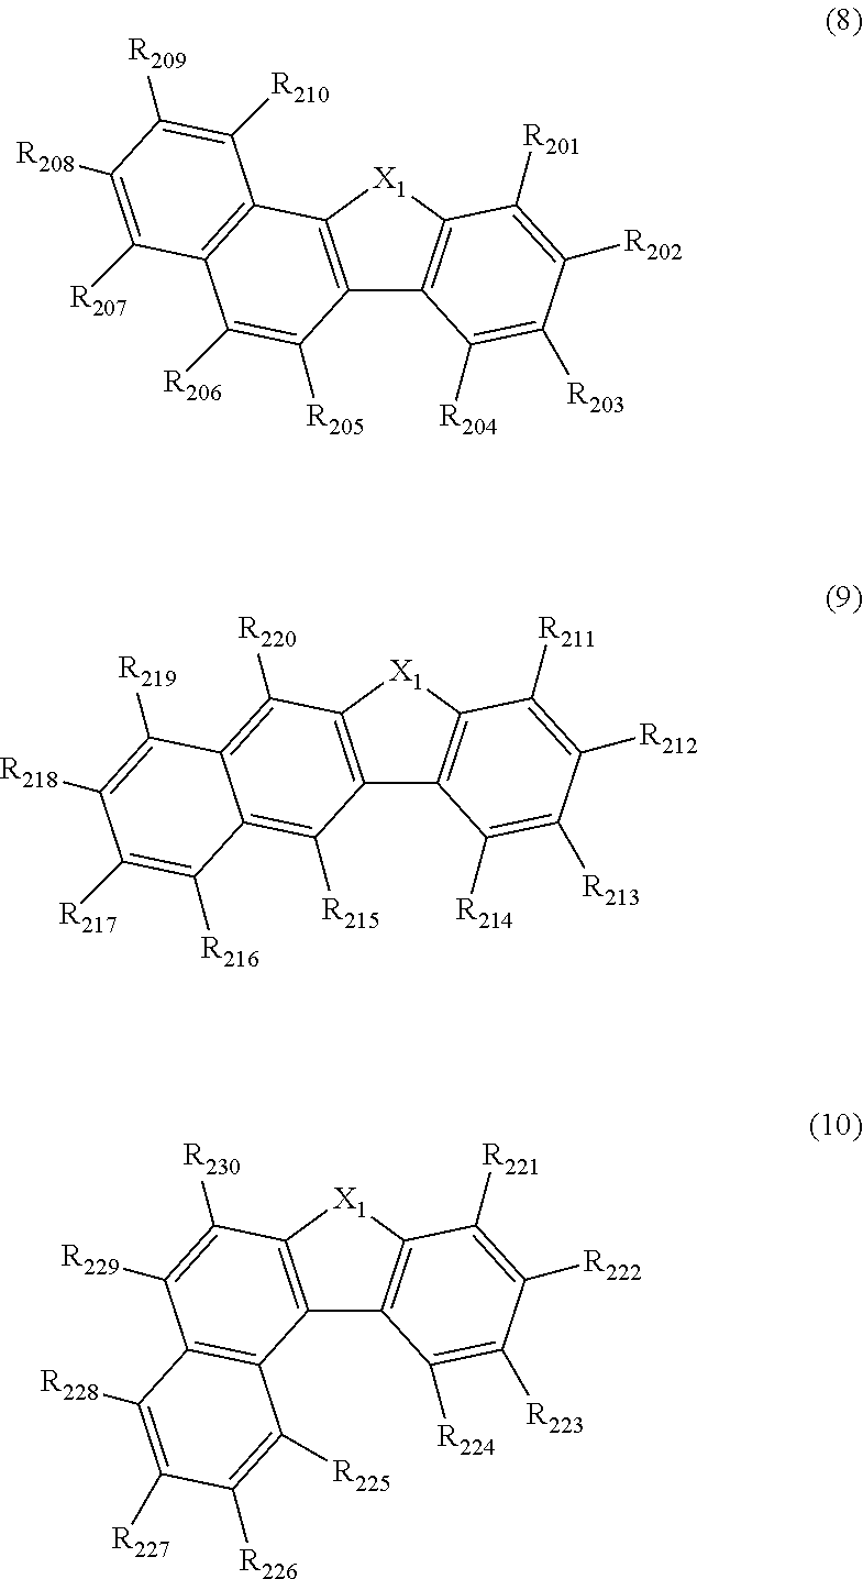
C12=C([X1]C3=C1C([R204])=C([R203])C([R202])=C3[R201])C1=C(C([R206])=C2[R205])C([R207])=C([R208])C([R209])=C1[R210].C12=C([X1]C3=C1C([R214])=C([R213])C([R212])=C3[R211])C([R220])=C1C(=C2[R215])C([R216])=C([R217])C([R218])=C1[R219].C12=C([X1]C3=C1C([R224])=C([R223])C([R222])=C3[R221])C([R230])=C([R229])C1=C2C([R225])=C([R226])C([R227])=C1[R228]
